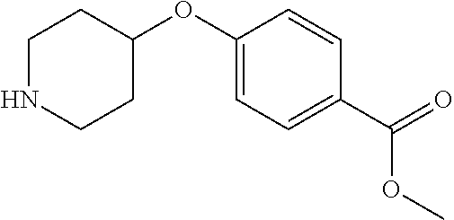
C1NCCC(OC2=CC=C(C(=O)OC)C=C2)C1
